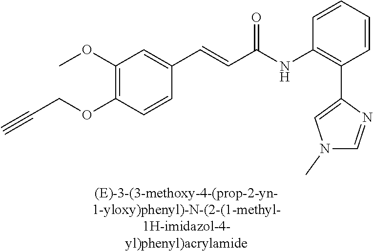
C1(OC)=C(OCC#C)C=CC(C=CC(=O)NC2=C(C3=CN(C)C=N3)C=CC=C2)=C1
